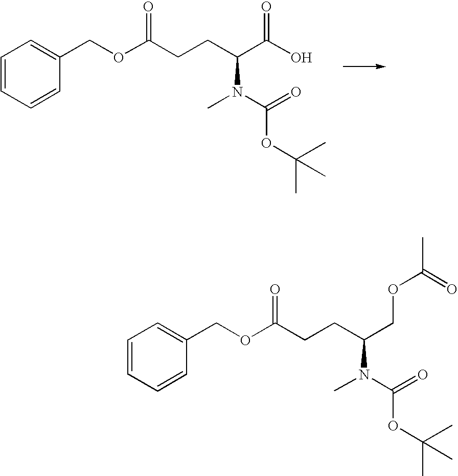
C1=CC=CC(COC(CCC(C(O)=O)N(C)C(=O)OC(C)(C)C)=O)=C1.C1=CC=CC(COC(CCC(COC(C)=O)N(C)C(=O)OC(C)(C)C)=O)=C1
